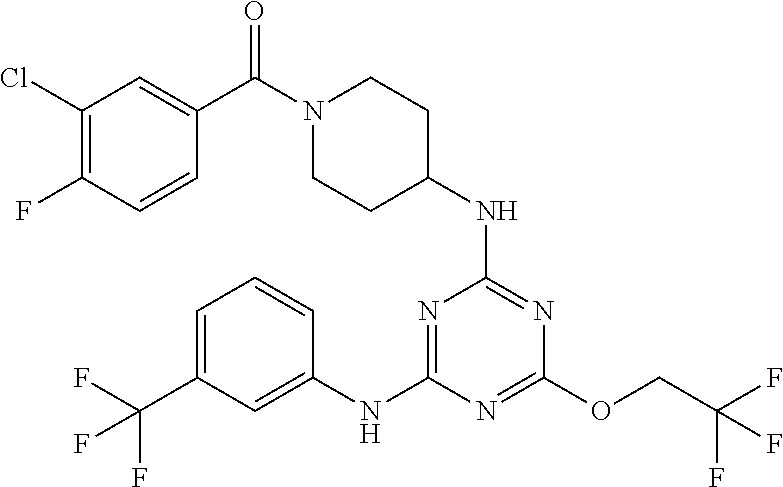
N1=C(NC2CCN(C(=O)C3=CC(Cl)=C(F)C=C3)CC2)N=C(NC2=CC(C(F)(F)F)=CC=C2)N=C1OCC(F)(F)F
